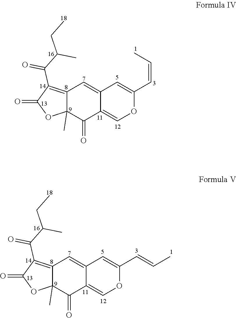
C12=C(C(C(C)CC)=O)C(=O)OC1(C)C(=O)C1=COC(C=CC)=CC1=C2.C12=C(C(C(C)CC)=O)C(=O)OC1(C)C(=O)C1=COC(C=CC)=CC1=C2
